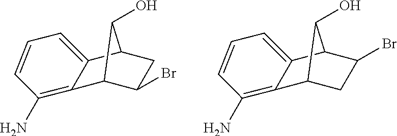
C12C(Br)CC(C1O)C1=CC=CC(N)=C21.C12CC(Br)C(C1O)C1=CC=CC(N)=C21
